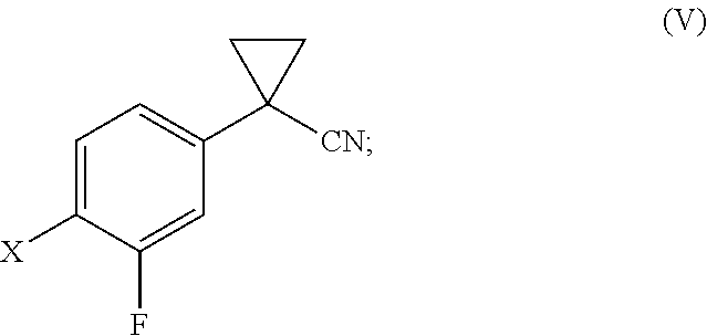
[X]C1=CC=C(C2([CN])CC2)C=C1F
